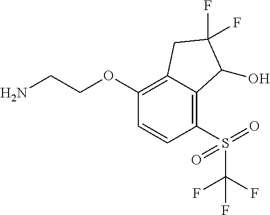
C1(OCCN)=C2C(=C(S(C(F)(F)F)(=O)=O)C=C1)C(O)C(F)(F)C2
